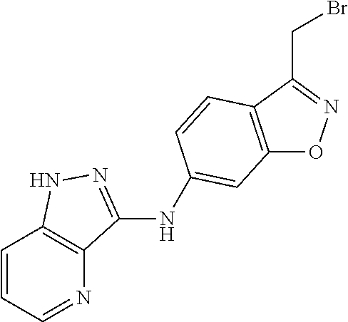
C12=C(C(CBr)=NO1)C=CC(NC1=NNC3=C1N=CC=C3)=C2
